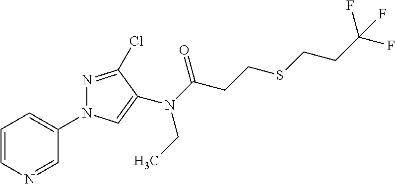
C1=CN=CC(N2N=C(Cl)C(N(C(CCSCCC(F)(F)F)=O)CC)=C2)=C1
